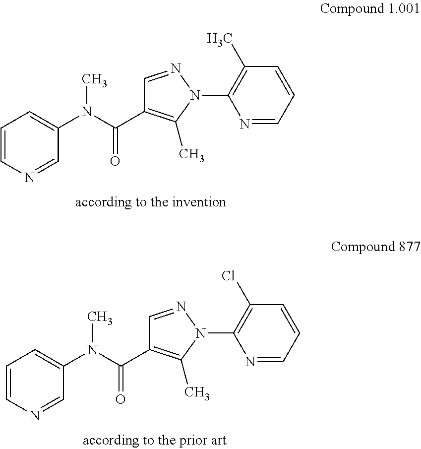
C1=CN=CC(N(C(C2=C(C)N(C3=C(C)C=CC=N3)N=C2)=O)C)=C1.C1=CN=CC(N(C(C2=C(C)N(C3=C(Cl)C=CC=N3)N=C2)=O)C)=C1
